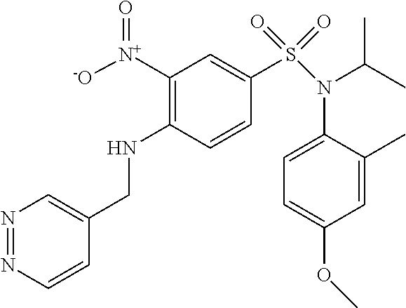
C1(N(S(=O)(=O)C2=CC([N+](=O)[-O])=C(NCC3=CN=NC=C3)C=C2)C(C)C)=CC=C(OC)C=C1C
